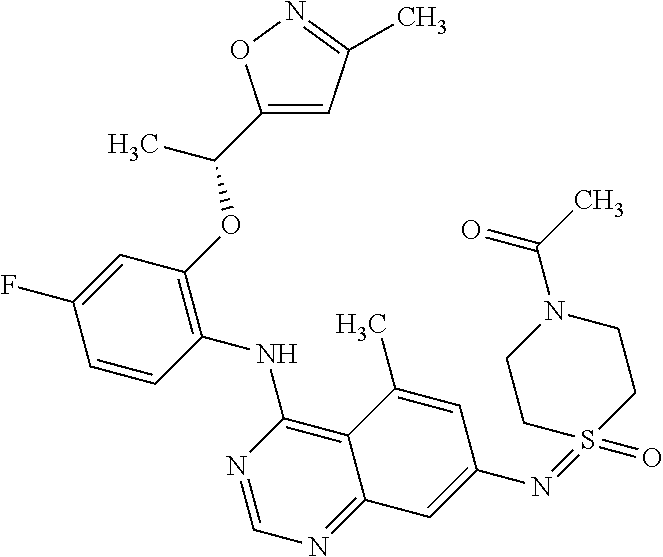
C1(OC(C2=CC(C)=NO2)C)=C(NC2=C3C(=NC=N2)C=C(N=S2(=O)CCN(C(C)=O)CC2)C=C3C)C=CC(F)=C1
